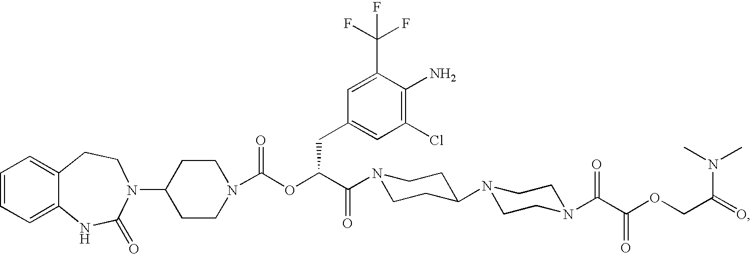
C1=CC=C2C(=C1)CCN(C1CCN(C(OC(C(=O)N3CCC(N4CCN(C(C(OCC(=O)N(C)C)=O)=O)CC4)CC3)CC3=CC(Cl)=C(N)C(C(F)(F)F)=C3)=O)CC1)C(=O)N2
